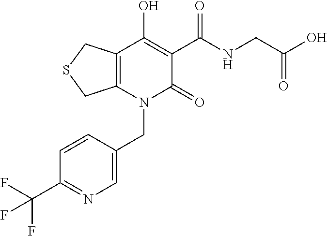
C1=C(CN2C(=O)C(C(NCC(O)=O)=O)=C(O)C3=C2CSC3)C=CC(C(F)(F)F)=N1
